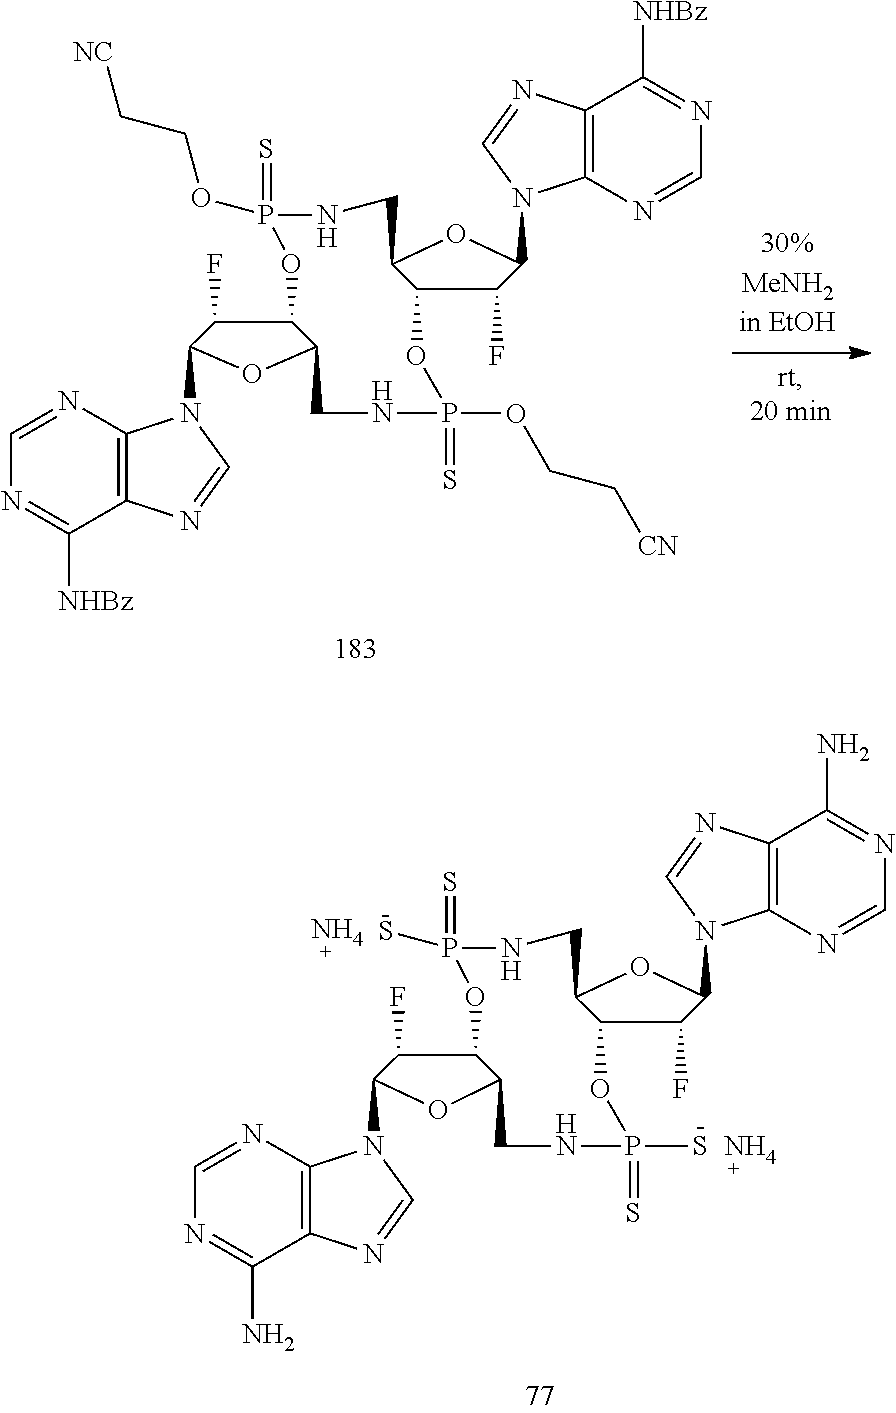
C1(F)C2C(OC1N1C3=C(N=C1)C(N)=NC=N3)CNP(S)(=S)OC1C(F)C(N3C4=C(N=C3)C(N)=NC=N4)OC1CNP(=S)(S)O2.N.N.C1(F)C2C(OC1N1C3=C(N=C1)C([NHBz])=NC=N3)CNP(OCC[NC])(=S)OC1C(F)C(N3C4=C(N=C3)C([NHBz])=NC=N4)OC1CNP(=S)(OCC[CN])O2
